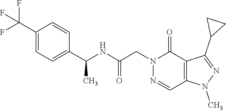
C1(C(F)(F)F)=CC=C(C(NC(CN2C(=O)C3=C(C=N2)N(C)N=C3C2CC2)=O)C)C=C1
